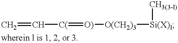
C=C[C(]=[O)][O(CH2)3][Si(X)l][CH3(3-l)]
